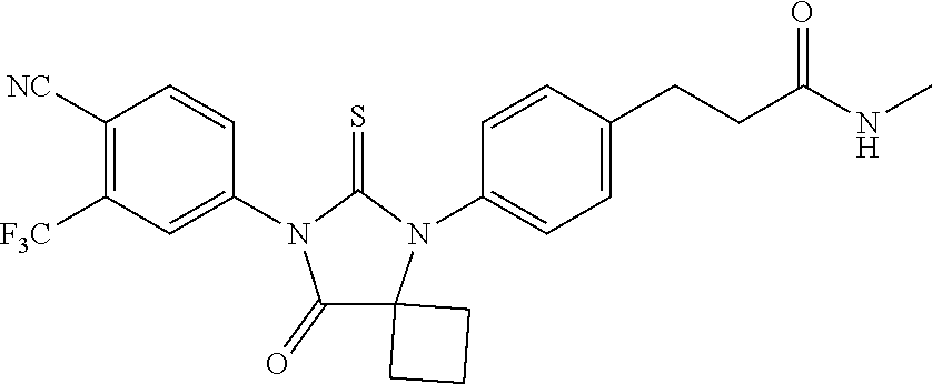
C1([NC])=C([F3C])C=C(N2C(=S)N(C3=CC=C(CCC(NC)=O)C=C3)C3(CCC3)C2=O)C=C1
